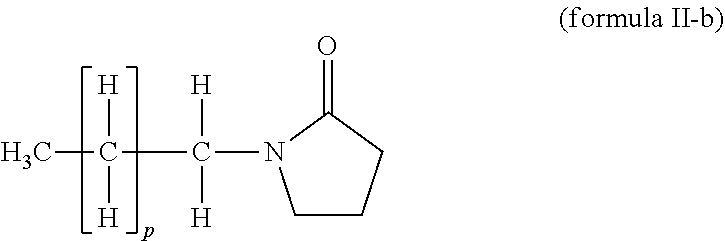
C1CCC(=O)N1C(C(C)([H])[H])([H])[H]
